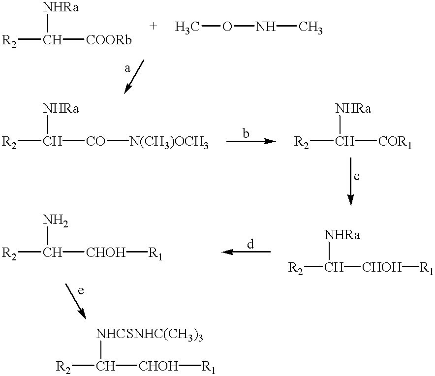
[R2]C([COORb])[NHRa].CONC.[R2]C([CO][N(CH3)OCH3])[NHRa].[R2]C([COR1])[NHRa].[R2]C([CHOH][R1])[NHRa].[R2]C([CHOH][R1])N.[R2]C([CHOH][R1])[NHCSNHC(CH3)3]
